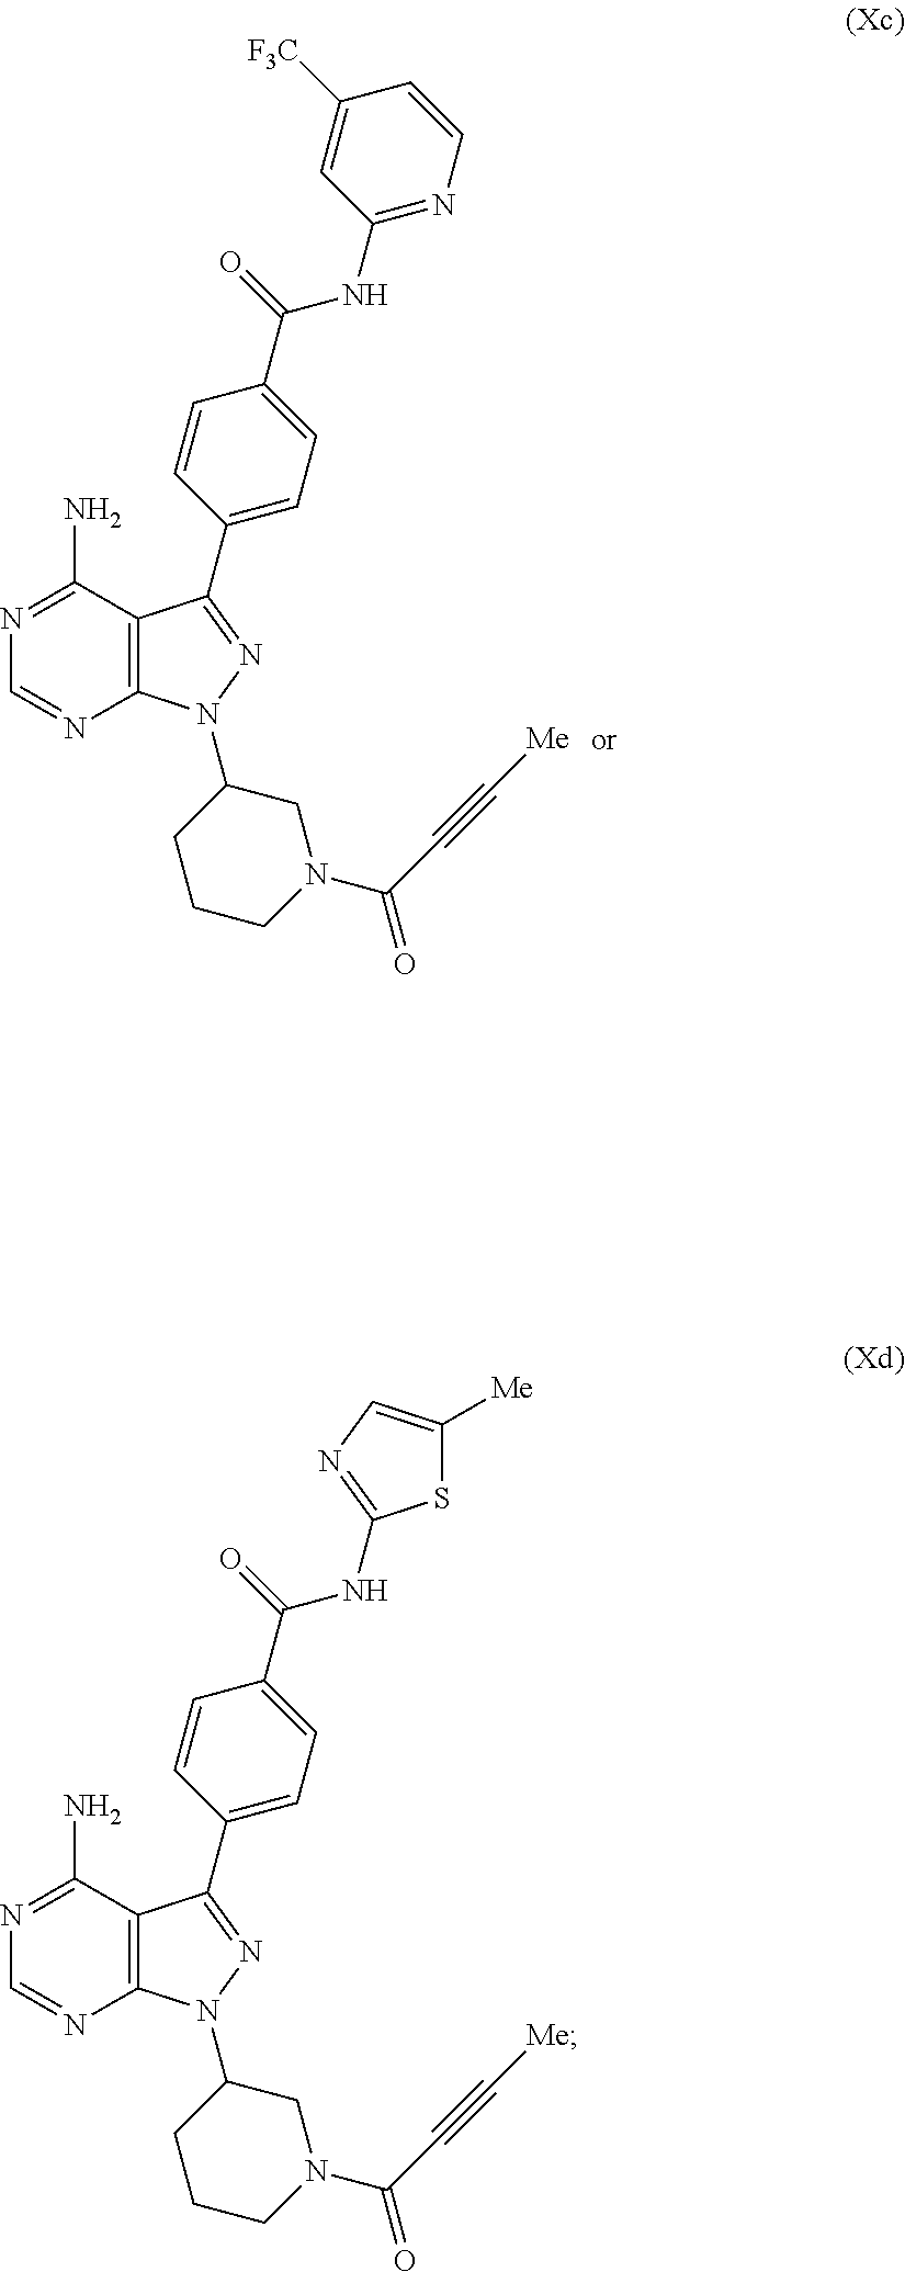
C12=C(C(N)=NC=N1)C(C1=CC=C(C(=O)NC3=NC=C([Me])S3)C=C1)=NN2C1CCCN(C(C#C[Me])=O)C1.C12=C(C(N)=NC=N1)C(C1=CC=C(C(=O)NC3=NC=CC([F3C])=C3)C=C1)=NN2C1CCCN(C(C#C[Me])=O)C1
